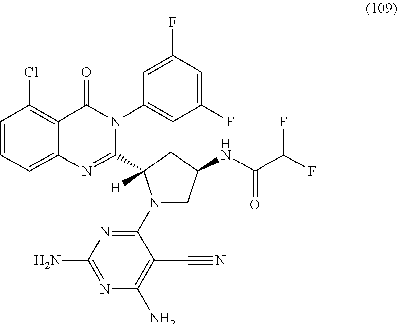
C1=CC(Cl)=C2C(=C1)N=C(C1([H])N(C3=NC(N)=NC(N)=C3C#N)CC(NC(C(F)F)=O)C1)N(C1=CC(F)=CC(F)=C1)C2=O
